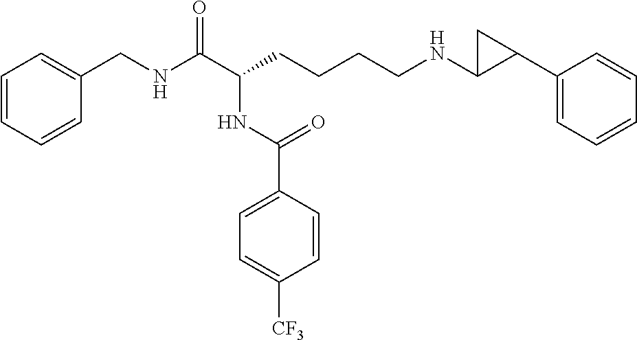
C1=CC=CC(CNC(C(CCCCNC2C(C3=CC=CC=C3)C2)NC(C2=CC=C([CF3])C=C2)=O)=O)=C1
